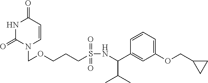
N1C(=O)N(COCCCS(NC(C2=CC(OCC3CC3)=CC=C2)C(C)C)(=O)=O)C=CC1=O
